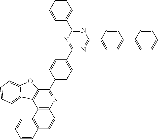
C12=C(N=C(C3=CC=C(C4=NC(C5=CC=CC=C5)=NC(C5=CC=C(C6=CC=CC=C6)C=C5)=N4)C=C3)C3=C1C1=CC=CC=C1O3)C=CC1=C2C=CC=C1
